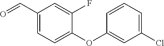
C1(C=O)=CC=C(OC2=CC(Cl)=CC=C2)C(F)=C1
